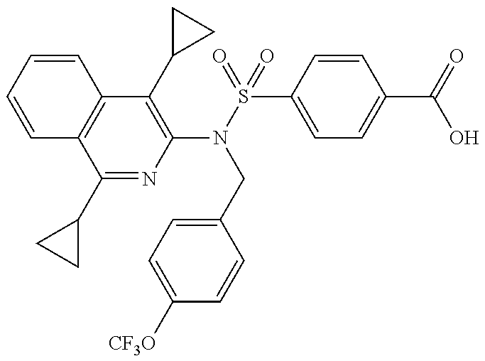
C1=CC=CC2=C1C(C1CC1)=NC(N(CC1=CC=C([CF3O])C=C1)S(C1=CC=C(C(O)=O)C=C1)(=O)=O)=C2C1CC1
